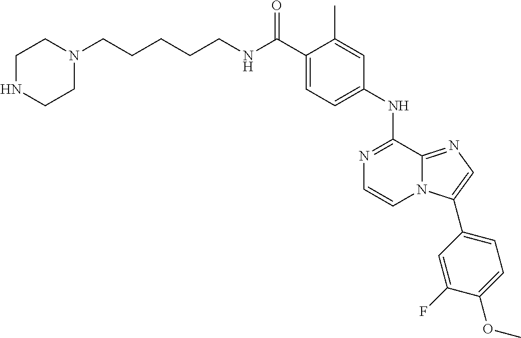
C1(C(NCCCCCN2CCNCC2)=O)=CC=C(NC2=NC=CN3C2=NC=C3C2=CC=C(OC)C(F)=C2)C=C1C
